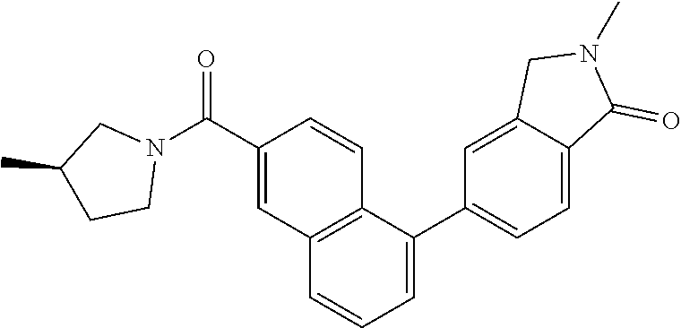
C1C(C)CCN1C(C1=CC2=C(C=C1)C(C1=CC=C3C(=C1)CN(C)C3=O)=CC=C2)=O
